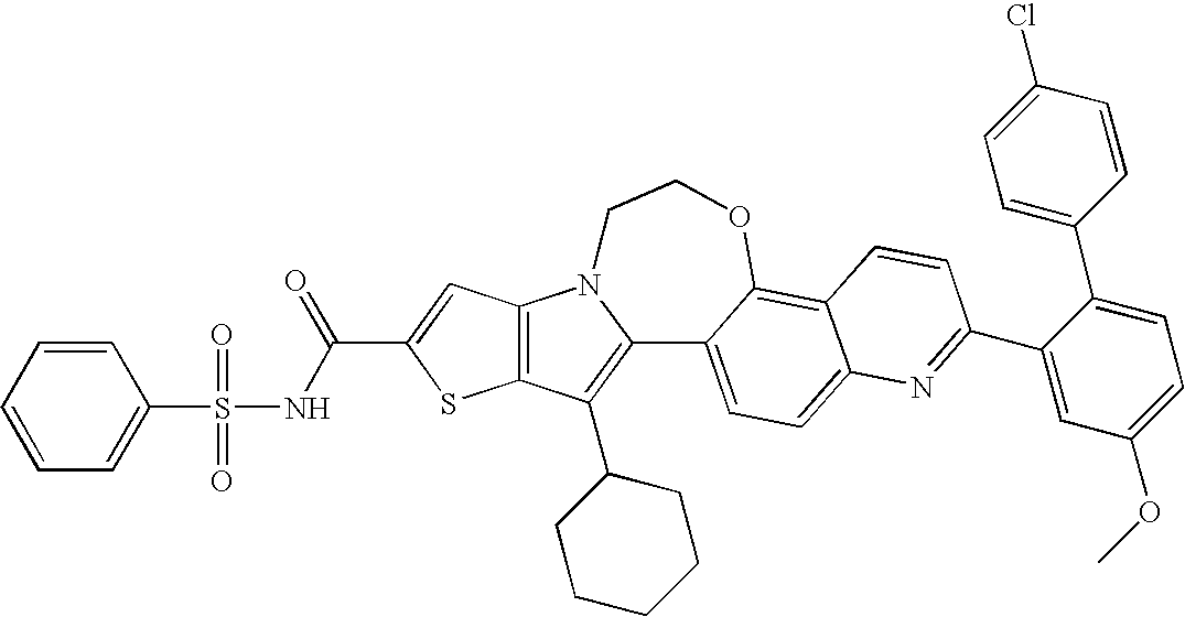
C12=C(C=C(C(NS(C3=CC=CC=C3)(=O)=O)=O)S1)N1C(=C2C2CCCCC2)C2=CC=C3C(=C2OCC1)C=CC(C1=CC(OC)=CC=C1C1=CC=C(Cl)C=C1)=N3
